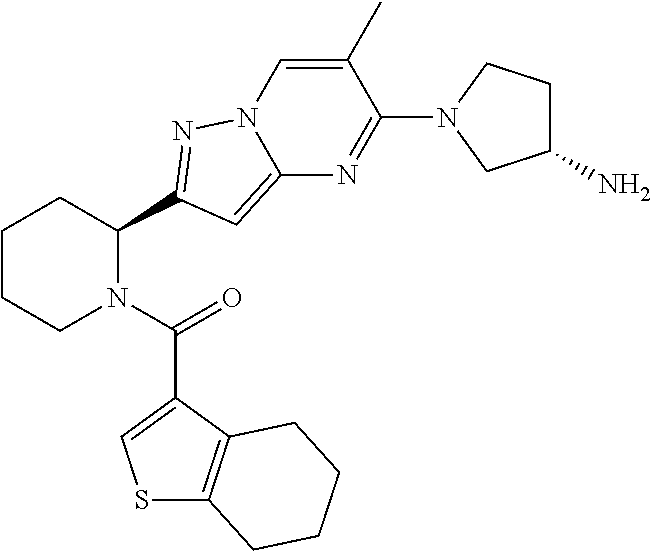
C1CCN(C(=O)C2=CSC3=C2CCCC3)C(C2=NN3C=C(C)C(N4CC(N)CC4)=NC3=C2)C1
